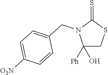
C1([Ph])(O)CSC(=S)N1CC1=CC=C([O2N])C=C1
